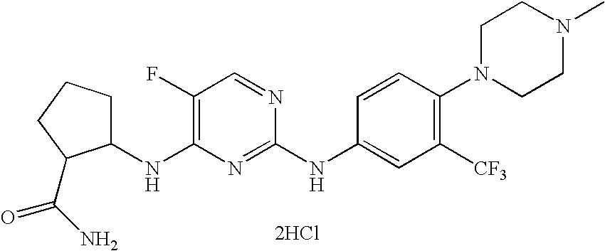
C1CCC(C(N)=O)C1NC1=C(F)C=NC(NC2=CC([CF3])=C(N3CCN(C)CC3)C=C2)=N1.[2HCl]
